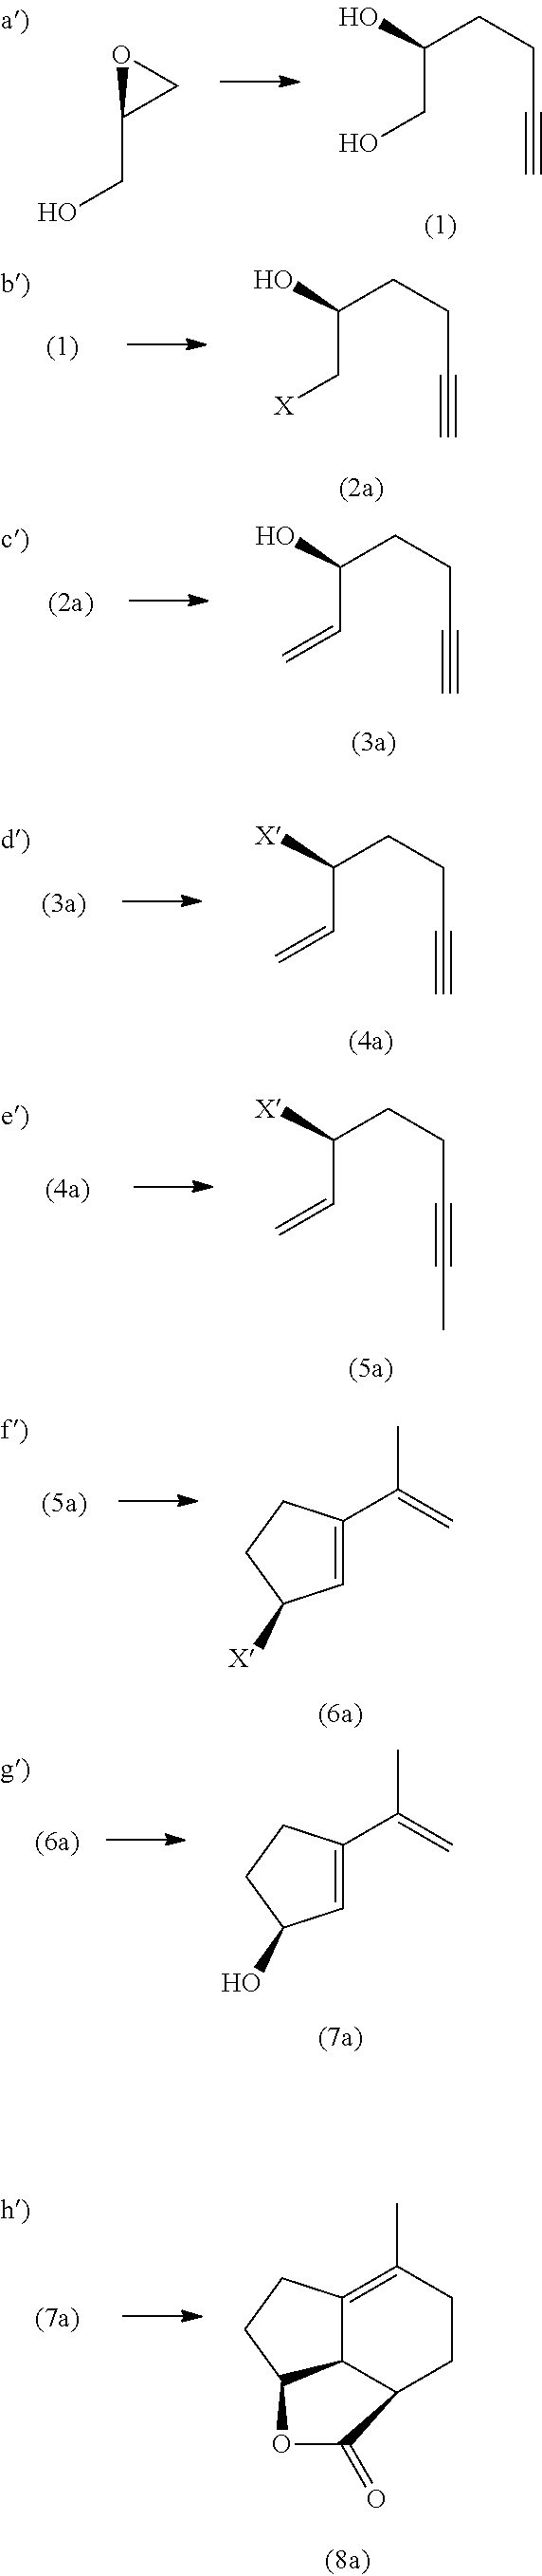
OC(CCC#C)CO.O1C(CO)C1.OC(CCC#C)C[X].OC(CCC#C)C=C.[X]C(CCC#C)C=C.[X]C(CCC#CC)C=C.C1=C(C(=C)C)CCC1[X].C1=C(C(=C)C)CCC1O.C12C3=C(C)CCC1C(=O)OC2CC3
